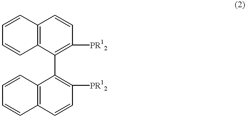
C1(C2=C([PR12])C=CC3=C2C=CC=C3)=C([PR12])C=CC2=C1C=CC=C2
